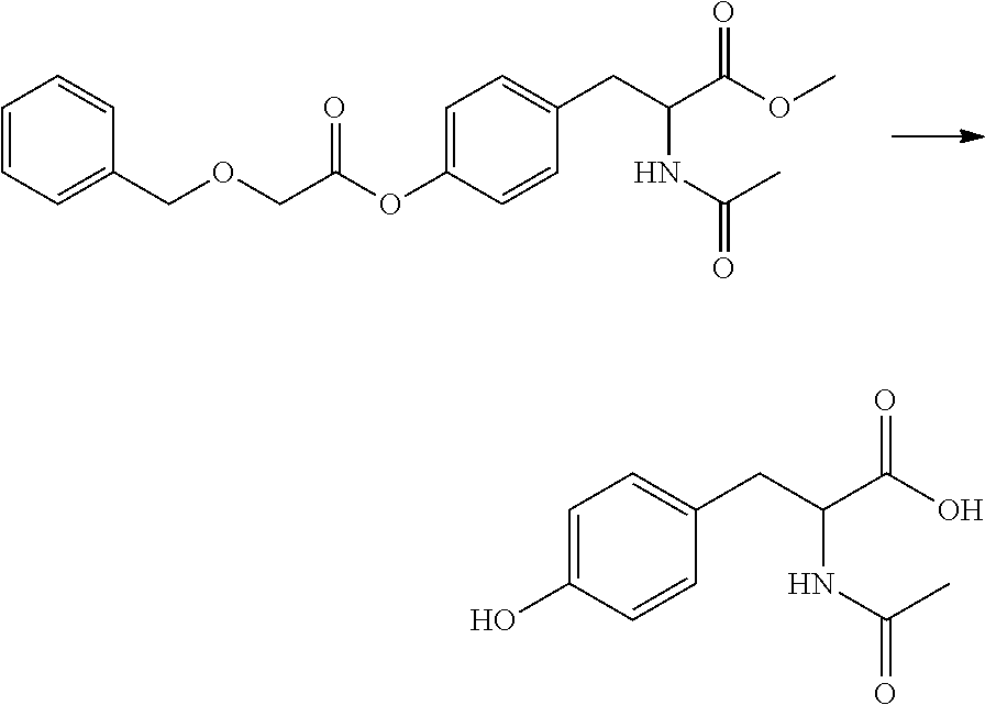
C1=C(OC(COCC2=CC=CC=C2)=O)C=CC(CC(NC(C)=O)C(OC)=O)=C1.C1=C(O)C=CC(CC(NC(C)=O)C(O)=O)=C1
